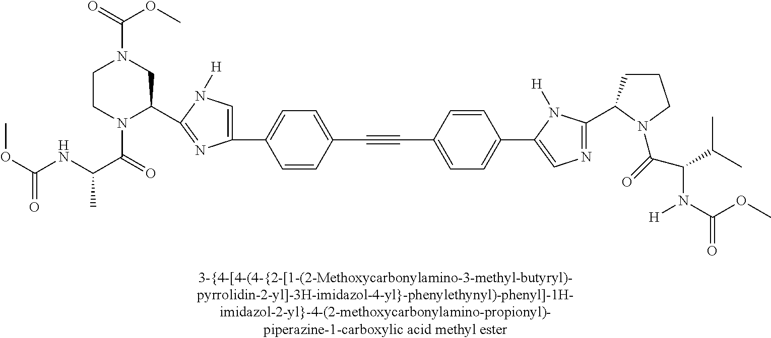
C1(C2=CN([H])C(C3CN(C(=O)OC)CCN3C(=O)C(NC(OC)=O)C)=N2)=CC=C(C#CC2=CC=C(C3=CN=C(C4CCCN4C(=O)C(C(C)C)N(C(OC)=O)[H])N3[H])C=C2)C=C1
